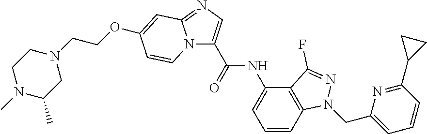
N12C(C(NC3=CC=CC4=C3C(F)=NN4CC3=CC=CC(C4CC4)=N3)=O)=CN=C1C=C(OCCN1CCN(C)C(C)C1)C=C2
